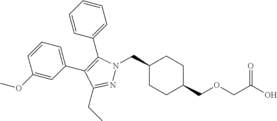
C1(CN2N=C(CC)C(C3=CC=CC(OC)=C3)=C2C2=CC=CC=C2)CCC(COCC(O)=O)CC1
